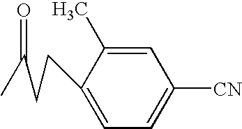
C1=C(C)C(CCC(C)=O)=CC=C1[CN]
